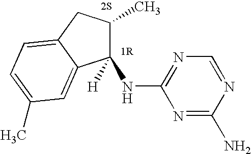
N1=C(N)N=CN=C1NC1([H])C(C)CC2=CC=C(C)C=C12.[2S]
